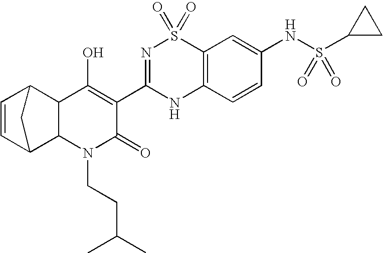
C1=CC2C3C(C1C2)C(O)=C(C1=NS(=O)(=O)C2=C(N1)C=CC(NS(C1CC1)(=O)=O)=C2)C(=O)N3CCC(C)C
